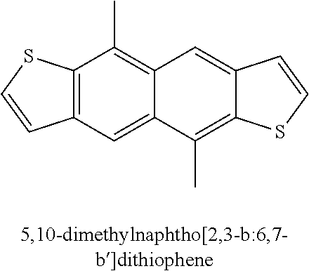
C12=C(C=C3C(=C1C)C=C1C(=C3C)SC=C1)C=CS2
